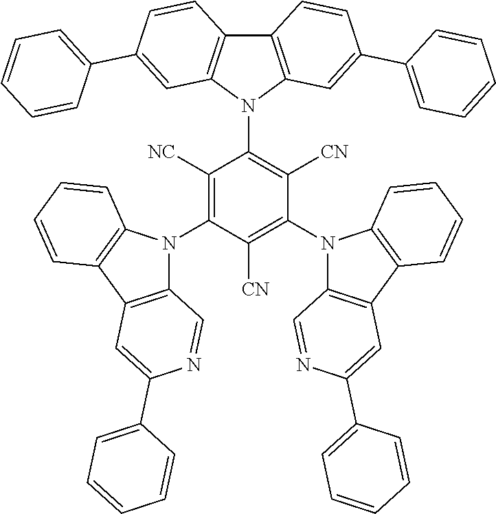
C12=C(N(C3=C([CN])C(N4C5=C(C6=C4C=CC=C6)C=C(C4=CC=CC=C4)N=C5)=C([CN])C(N4C5=C(C6=C4C=CC=C6)C=C(C4=CC=CC=C4)N=C5)=C3[NC])C3=C1C=CC(C1=CC=CC=C1)=C3)C=C(C1=CC=CC=C1)C=C2
